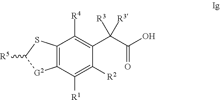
C12=C(C([R1])=C([R2])C(C(C(O)=O)([R3])[R3])=C1[R4])[G2]C([R5])S2
